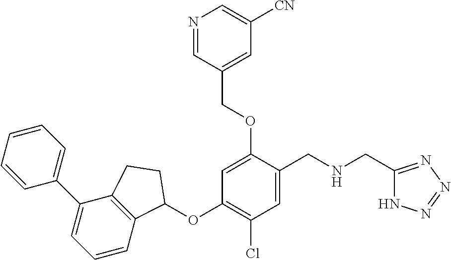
C1=CC=CC=C1C1=CC=CC2=C1CCC2OC1=C(Cl)C=C(CNCC2=NN=NN2)C(OCC2=CC([CN])=CN=C2)=C1
